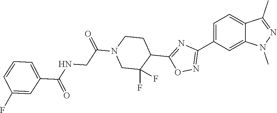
N1(C(CNC(=O)C2=CC=CC(F)=C2)=O)CCC(C2=NC(C3=CC=C4C(=C3)N(C)N=C4C)=NO2)C(F)(F)C1
